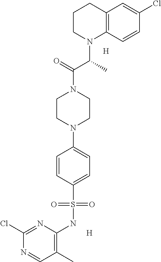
C12=C(C=CC(Cl)=C1)N(C(C)C(=O)N1CCN(C3=CC=C(S(NC4=C(C)C=NC(Cl)=N4)(=O)=O)C=C3)CC1)CCC2.[H].[H]
